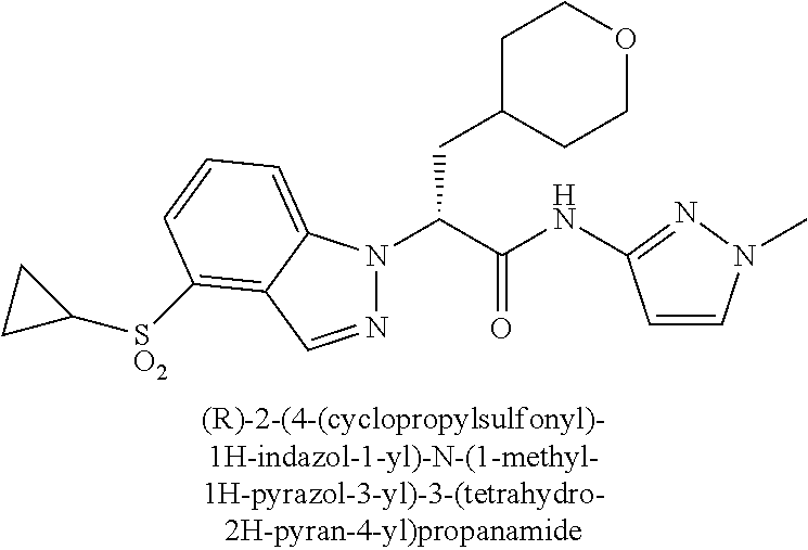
C1C(CC(N2N=CC3=C([SO2]C4CC4)C=CC=C23)C(NC2=NN(C)C=C2)=O)CCOC1
